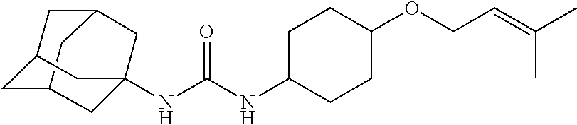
C12CC3CC(C1)CC(NC(NC1CCC(OCC=C(C)C)CC1)=O)(C3)C2
